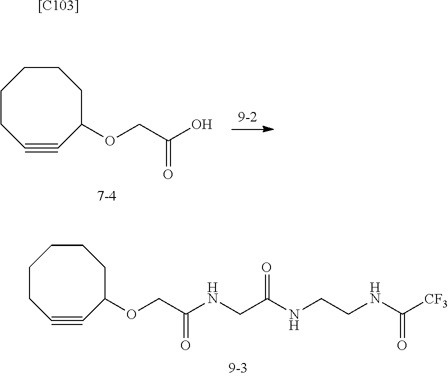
C1CC#CC(OCC(O)=O)CCC1.C1CC#CC(OCC(NCC(NCCNC([CF3])=O)=O)=O)CCC1.[[C103]]
